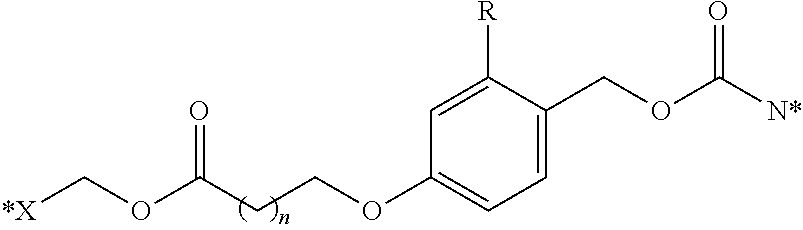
C1([R])=CC(OCCC(OC[*X])=O)=CC=C1COC([N*])=O
